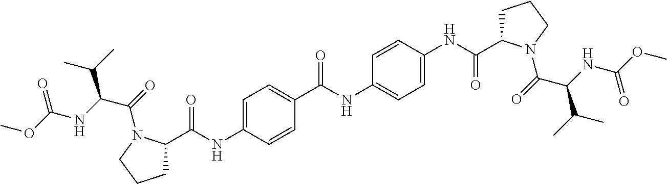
C1=C(NC(=O)C2CCCN2C(=O)C(NC(OC)=O)C(C)C)C=CC(C(NC2=CC=C(NC(=O)C3CCCN3C(=O)C(NC(OC)=O)C(C)C)C=C2)=O)=C1
